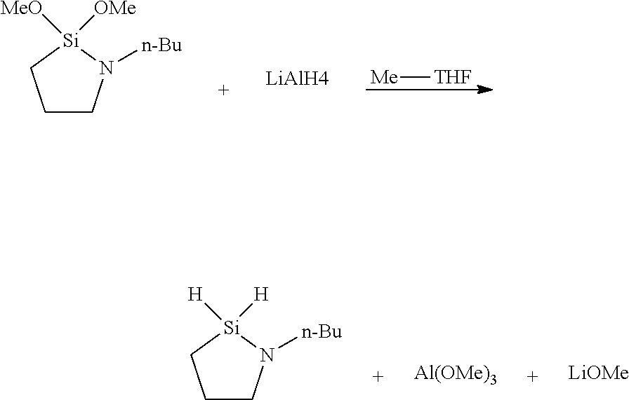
[Me][THF].C1CN([n-Bu])[Si]([MeO])([OMe])C1.[LiAlH4].C1CN([n-Bu])[Si]([H])([H])C1.[Al(OMe)3].[LiOMe]
